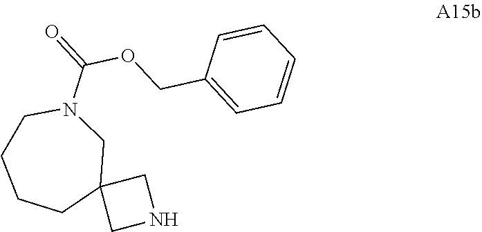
C1=CC=CC=C1COC(=O)N1CCCCC2(C1)CNC2
